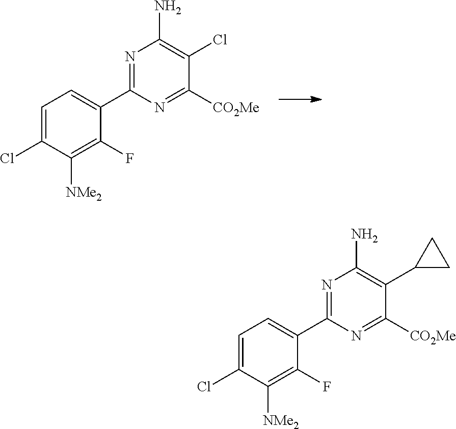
N1=C(C2=CC=C(Cl)C([NMe2])=C2F)N=C([CO2Me])C(Cl)=C1N.N1=C(C2=CC=C(Cl)C([NMe2])=C2F)N=C([CO2Me])C(C2CC2)=C1N
